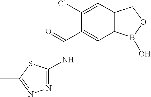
C1(Cl)=CC2=C(C=C1C(=O)NC1=NN=C(C)S1)B(O)OC2
